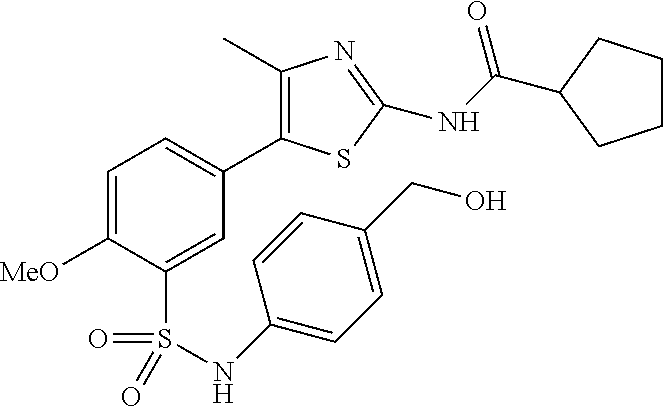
C1=C([MeO])C(S(NC2=CC=C(CO)C=C2)(=O)=O)=CC(C2=C(C)N=C(NC(=O)C3CCCC3)S2)=C1
